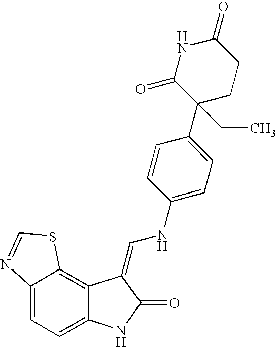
C12=CC=C3C(=C1SC=N2)C(=CNC1=CC=C(C2(CC)CCC(=O)NC2=O)C=C1)C(=O)N3
